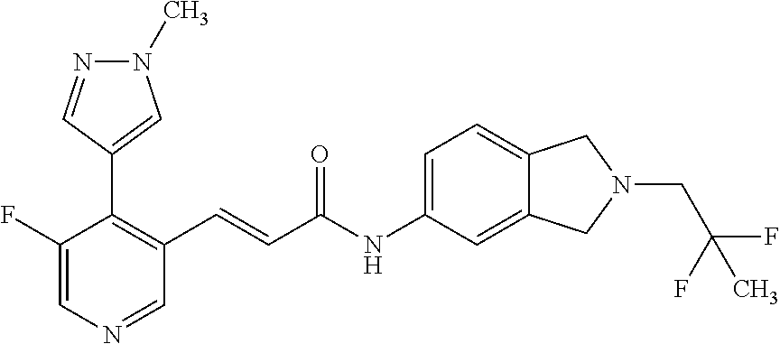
C1(F)=CN=CC(C=CC(NC2=CC=C3C(=C2)CN(CC(F)(F)C)C3)=O)=C1C1=CN(C)N=C1
